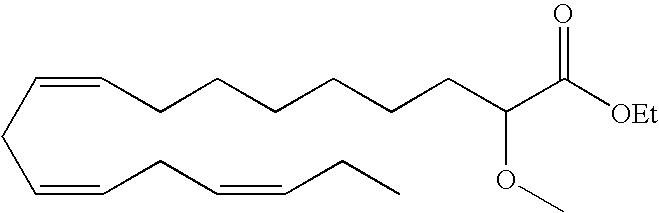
C(=CCC=CCC)CC=CCCCCCCC(C([OEt])=O)OC
